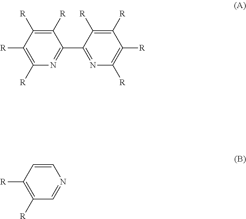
C1([R])=C([R])C([R])=C([R])N=C1C1=NC([R])=C([R])C([R])=C1[R].C1=CC([R])=C([R])C=N1
